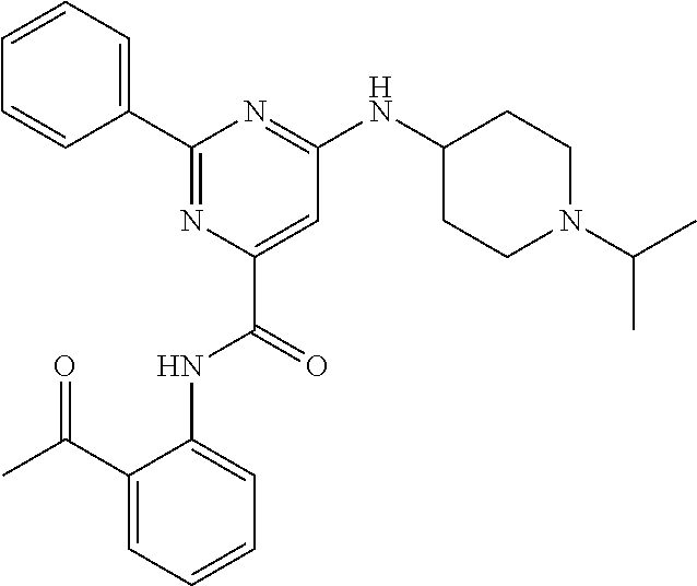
C1=CC=CC(C2=NC(C(=O)NC3=CC=CC=C3C(C)=O)=CC(NC3CCN(C(C)C)CC3)=N2)=C1
